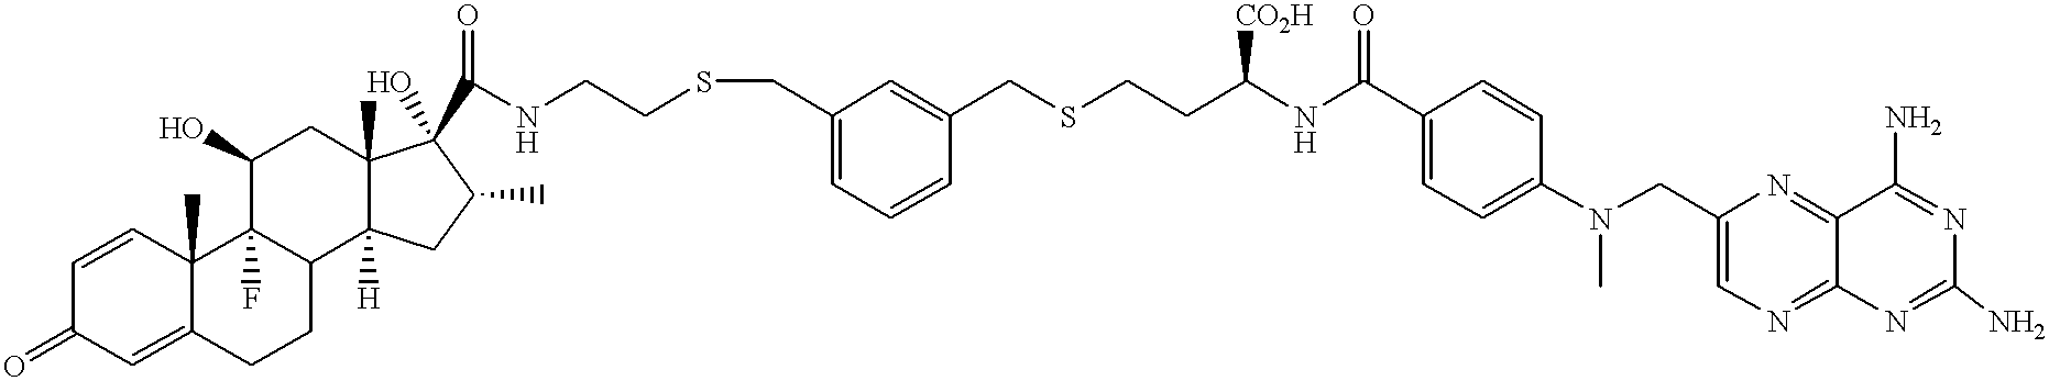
C12(C)C(=CC(=O)C=C1)CCC1C2(F)C(O)CC2(C)C1([H])CC(C)C2(C(NCCSCC1=CC=CC(CSCCC(NC(C2=CC=C(N(CC3=CN=C4C(=N3)C(N)=NC(N)=N4)C)C=C2)=O)[CO2H])=C1)=O)O
